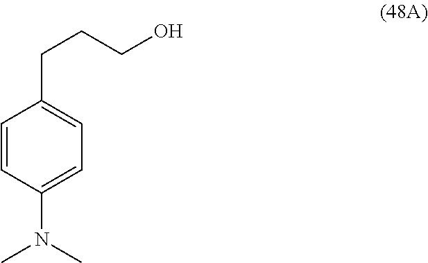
C1=CC(N(C)C)=CC=C1CCCO
